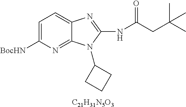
C1=C([BocHN])N=C2C(=C1)N=C(NC(CC(C)(C)C)=O)N2C1CCC1.[C21H31N5O3]
